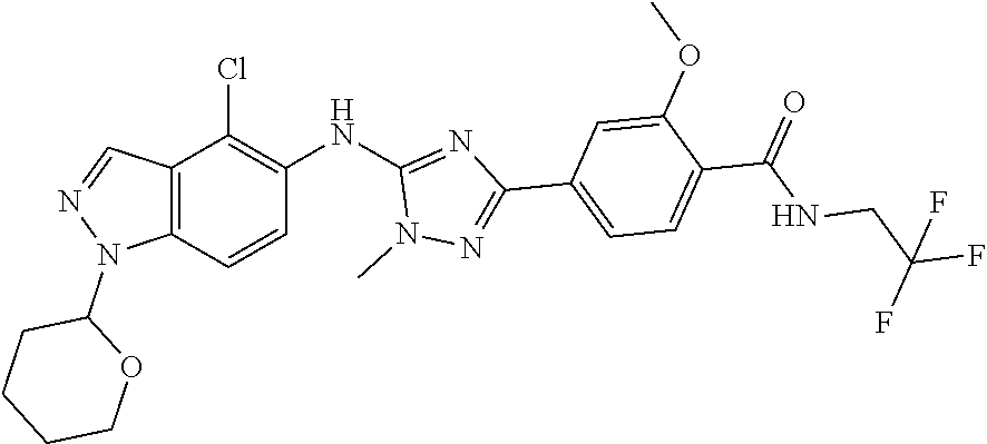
C12=C(C=CC(NC3=NC(C4=CC=C(C(=O)NCC(F)(F)F)C(OC)=C4)=NN3C)=C1Cl)N(C1CCCCO1)N=C2
